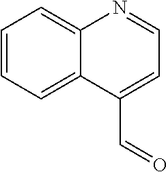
C12=CC=CC=C1C(C=O)=CC=N2
